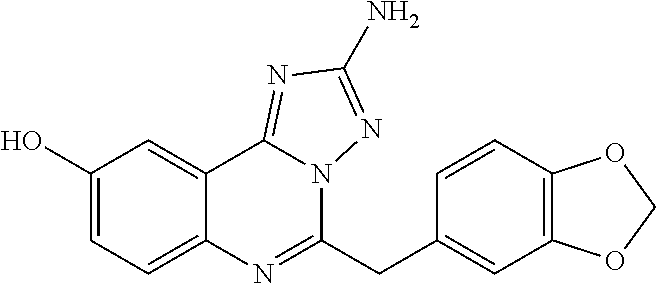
C1(O)=CC=C2C(=C1)C1=NC(N)=NN1C(CC1=CC3=C(C=C1)OCO3)=N2
